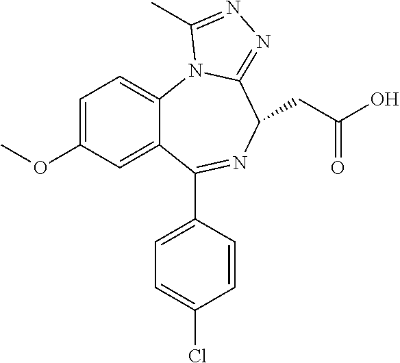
C1=C(OC)C=C2C(=C1)N1C(=NN=C1C)C(CC(O)=O)N=C2C1=CC=C(Cl)C=C1
